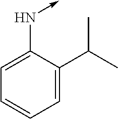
C1=C(N->C)C(C(C)C)=CC=C1
